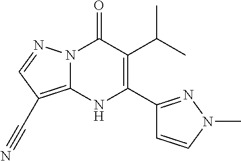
N12C(=C(C#N)C=N1)NC(C1=NN(C)C=C1)=C(C(C)C)C2=O
